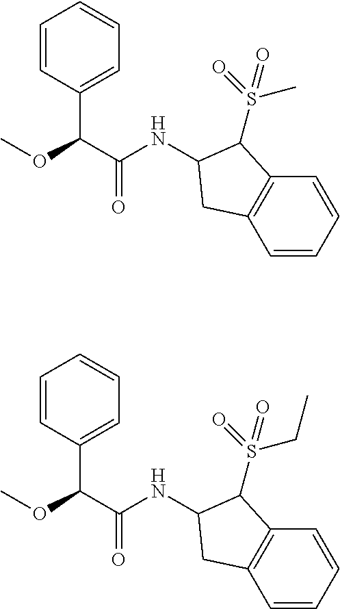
C1=CC(C(C(=O)NC2C(S(C)(=O)=O)C3=C(C=CC=C3)C2)OC)=CC=C1.C1=CC(C(C(=O)NC2C(S(CC)(=O)=O)C3=C(C=CC=C3)C2)OC)=CC=C1
